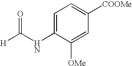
C1=C(NC([H])=O)C([OMe])=CC([COOMe])=C1
